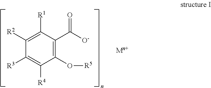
C1(O[R5])=C(C([O-])=O)C([R1])=C([R2])C([R3])=C1[R4]
